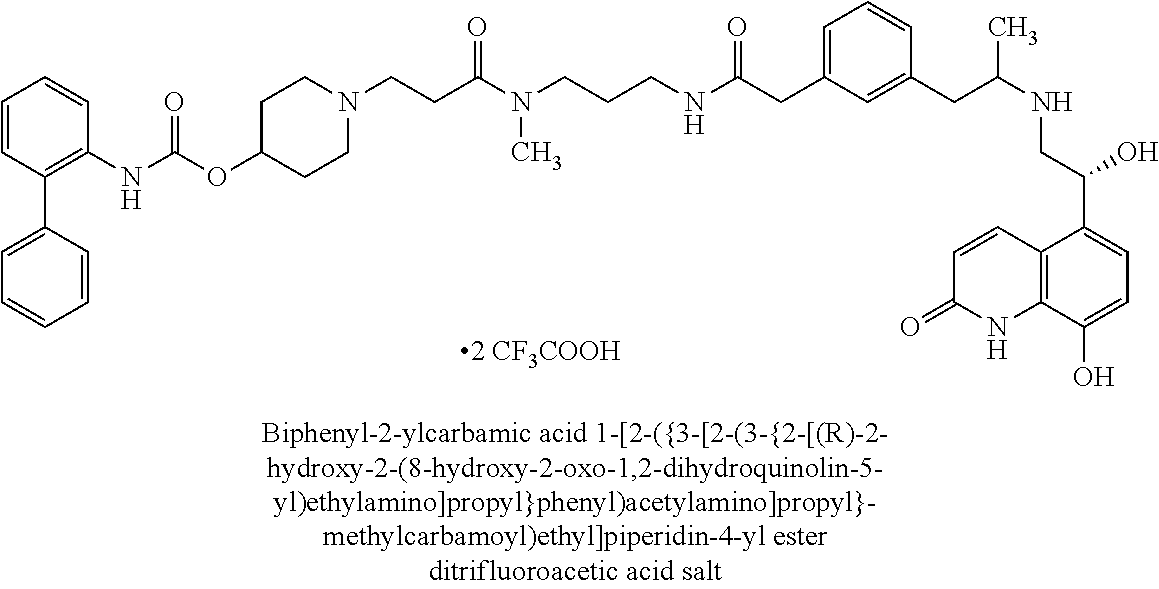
C12=C(NC(=O)C=C1)C(O)=CC=C2C(CNC(CC1=CC(CC(NCCCN(C)C(CCN2CCC(OC(NC3=C(C4=CC=CC=C4)C=CC=C3)=O)CC2)=O)=O)=CC=C1)C)O
